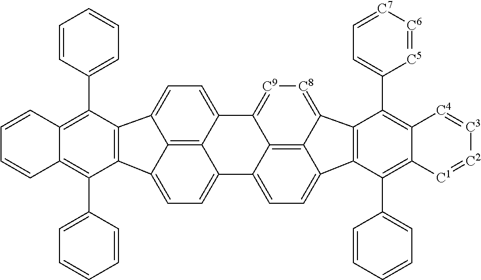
C1(C2=CC=CC=C2)=C2C(=C(C3=CC=CC=C3)C3=C1C1=CC=C4C5=C1C3=CC=C5C1=CC=C3C5=C1C4=[C9][C8]=C5C1=C3C(C3=CC=CC=C3)=C3C(=C1C1=CC=[C7][C6]=[C5]1)[C4]=[C3][C2]=[C1]3)C=CC=C2
